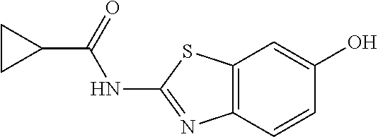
OC1=CC2=C(C=C1)N=C(NC(C1CC1)=O)S2
